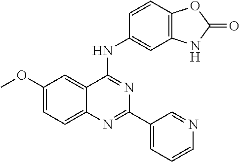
COC1=CC=C2C(=C1)C(NC1=CC3=C(C=C1)OC(=O)N3)=NC(C1=CC=CN=C1)=N2
